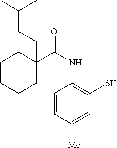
C1CCCC(C(NC2=C(S)C=C([Me])C=C2)=O)(CCC(C)C)C1
